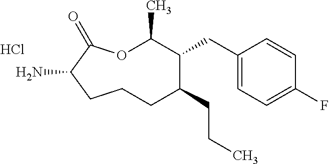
Cl.O1C(C)C(CC2=CC=C(F)C=C2)C(CCC)CCCC(N)C1=O
